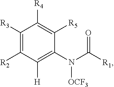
C1([R3])=C([R2])C([H])=C(N(C([R1])=O)[OCF3])C([R5])=C1[R4]
